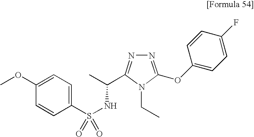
C1(S(NC(C)C2=NN=C(OC3=CC=C(F)C=C3)N2CC)(=O)=O)=CC=C(OC)C=C1
